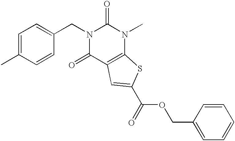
C1=C(C)C=CC(CN2C(=O)C3=C(N(C)C2=O)SC(C(=O)OCC2=CC=CC=C2)=C3)=C1
